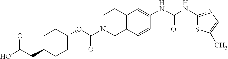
C1C(CC(O)=O)CCC(OC(N2CC3=C(CC2)C=C(NC(NC2=NC=C(C)S2)=O)C=C3)=O)C1
